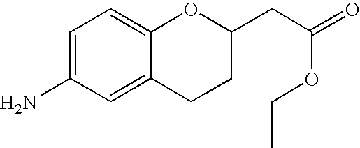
C1=C(N)C=C2C(=C1)OC(CC(=O)OCC)CC2
